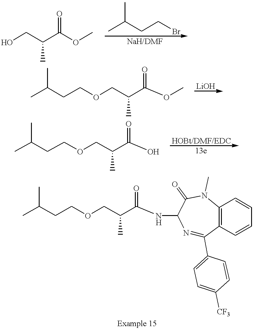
N1=C(C2=CC=C([CF3])C=C2)C2=C(N(C)C(=O)C1NC(C(COCCC(C)C)C)=O)C=CC=C2.OCC(C(OC)=O)C.CC(CCBr)C.C(CCOCC(C)C(=O)OC)(C)C.C(CCOCC(C)C(=O)O)(C)C
